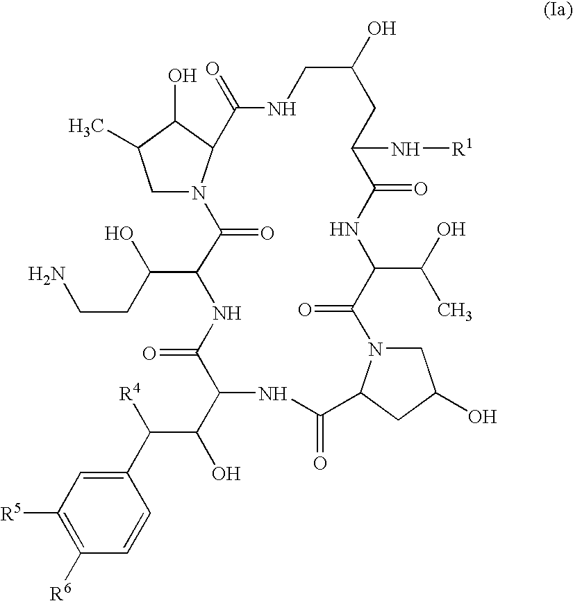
C1N2C(C(O)C1C)C(=O)NCC(O)CC(N[R1])C(=O)NC(C(O)C)C(=O)N1CC(O)CC1C(=O)NC(C(C([R4])C1=CC([R5])=C([R6])C=C1)O)C(=O)NC(C(O)CCN)C2=O
